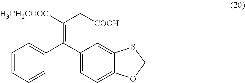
C1=CC=CC(C(C2=CC=C3C(=C2)SCO3)=C([H3CH2COOC])C[COOH])=C1
